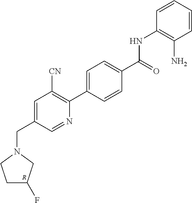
C1C(F)CN(CC2=CC([CN])=C(C3=CC=C(C(=O)NC4=C(N)C=CC=C4)C=C3)N=C2)C1.[R]
